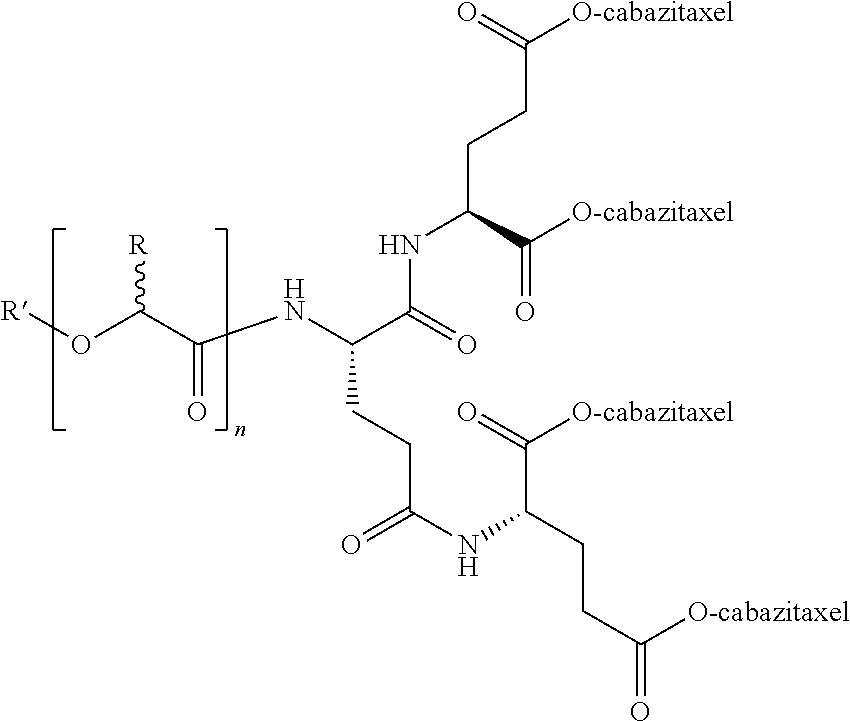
[R]OC(C(NC(C(=O)NC(C([O-cabazitaxel])=O)CCC(=O)[O-cabazitaxel])CCC(=O)NC(CCC(=O)[O-cabazitaxel])C([O-cabazitaxel])=O)=O)[R]
